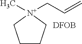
C1CC[N+](C)(CC=C)C1.[DFOB]
